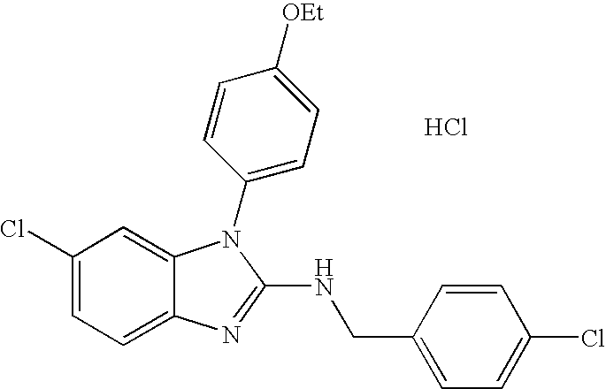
C1(Cl)=CC=C2C(=C1)N(C1=CC=C([OEt])C=C1)C(NCC1=CC=C(Cl)C=C1)=N2.Cl
